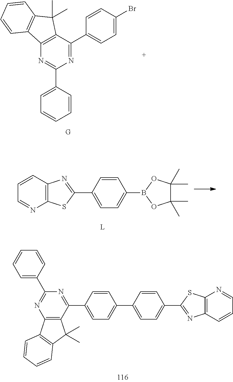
C12=C(C(C3=CC=C(C4=CC=C(C5=NC6=C(N=CC=C6)S5)C=C4)C=C3)=NC(C3=CC=CC=C3)=N1)C(C)(C)C1=C2C=CC=C1.C12=C(C(C3=CC=C(Br)C=C3)=NC(C3=CC=CC=C3)=N1)C(C)(C)C1=C2C=CC=C1.C1=CC2=C(N=C1)SC(C1=CC=C(B3OC(C)(C)C(C)(C)O3)C=C1)=N2
